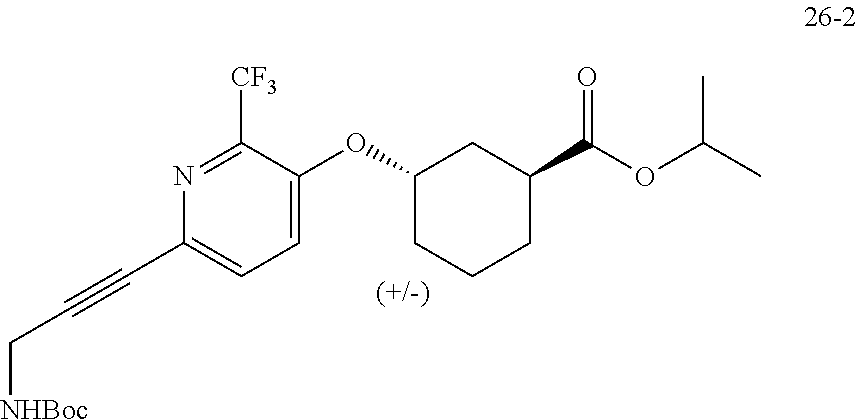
C1=C(OC2CCCC(C(OC(C)C)=O)C2)C([CF3])=NC(C#CC[NHBoc])=C1
